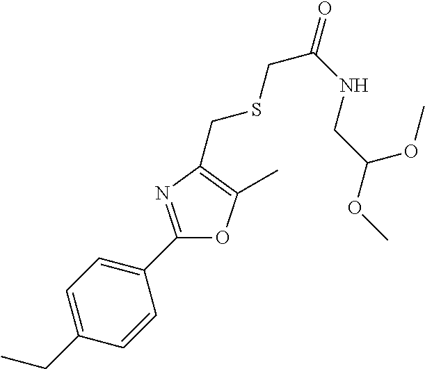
C1=C(CC)C=CC(C2=NC(CSCC(=O)NCC(OC)OC)=C(C)O2)=C1
